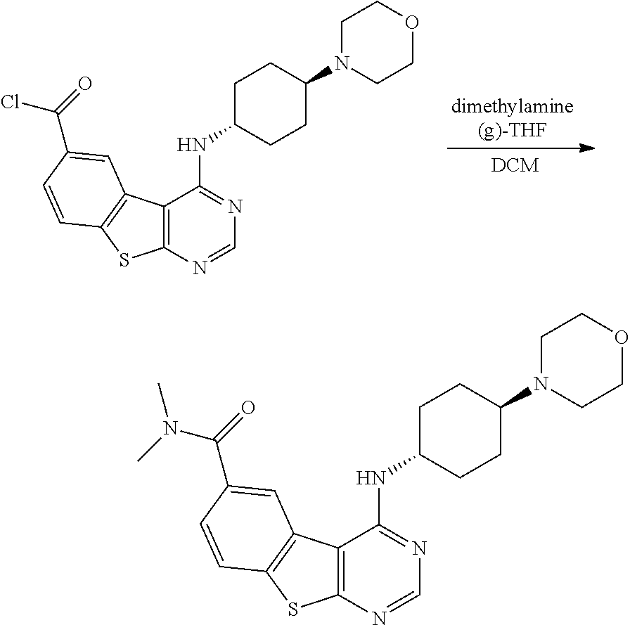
C12=C(N=CN=C1NC1CCC(N3CCOCC3)CC1)SC1=C2C=C(C(=O)Cl)C=C1.C12=C(N=CN=C1NC1CCC(N3CCOCC3)CC1)SC1=C2C=C(C(=O)N(C)C)C=C1
